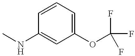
C1(OC(F)(F)F)=CC=CC(NC)=C1
